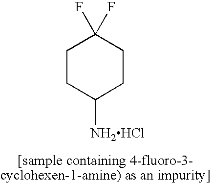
C1CC([NH2HCl])CCC1(F)F
